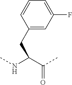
C1=CC(CC(NC)C(C)=O)=CC(F)=C1
